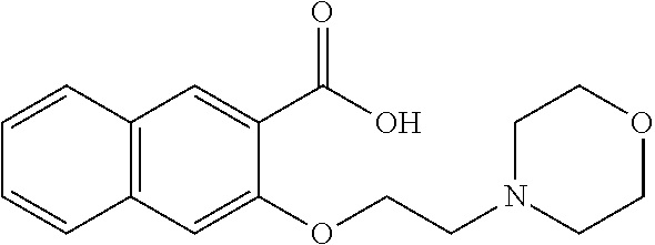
C1=CC2=C(C=C1)C=C(OCCN1CCOCC1)C(C(O)=O)=C2
